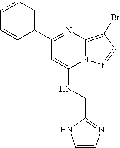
C1(C2=NC3=C(Br)C=NN3C(NCC3=NC=CN3)=C2)CC=CC=C1
